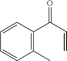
C1=CC(C)=C(C(C=C)=O)C=C1
